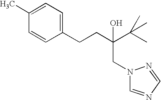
C(CC(O)(CN1C=NC=N1)C(C)(C)C)C1=CC=C(C)C=C1
